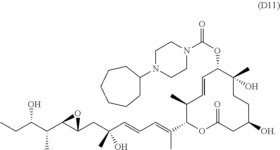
C1(C)C(C(=CC=CC(CC2C(C(C)C(CC)O)O2)(C)O)C)OC(=O)CC([OH])CCC(C)(O)C(OC(=O)N2CCN(C3CCCCCC3)CC2)C=C1
